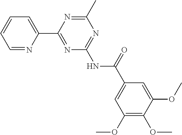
C1=NC(C2=NC(NC(=O)C3=CC(OC)=C(OC)C(OC)=C3)=NC(C)=N2)=CC=C1
